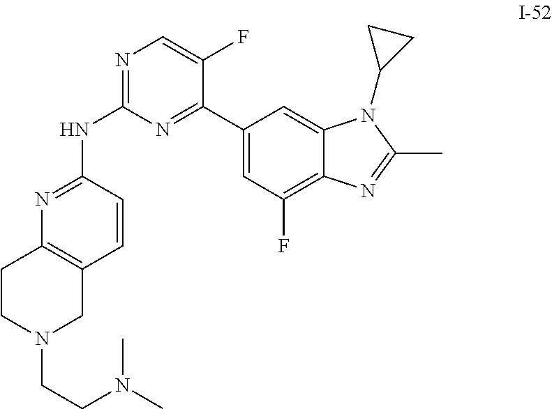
N1=C(NC2=NC3=C(C=C2)CN(CCN(C)C)CC3)N=C(C2=CC(F)=C3C(=C2)N(C2CC2)C(C)=N3)C(F)=C1
